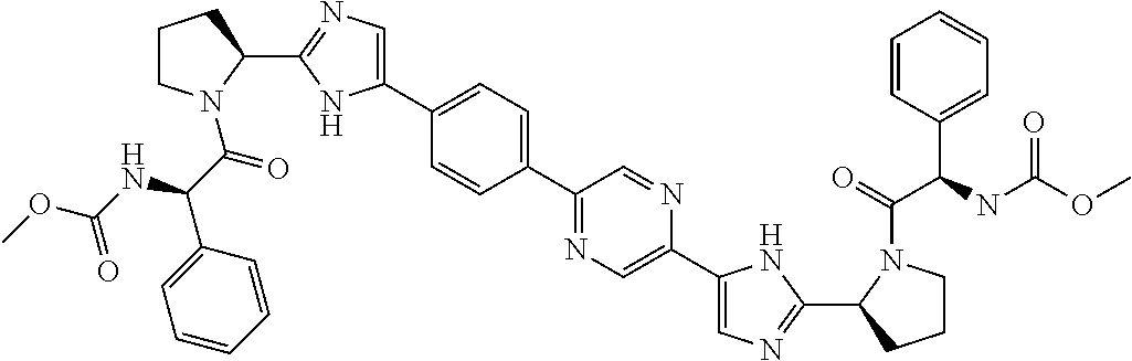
C1(C2=CC=C(C3=NC=C(C4=CN=C(C5CCCN5C(=O)C(C5=CC=CC=C5)NC(OC)=O)N4)N=C3)C=C2)=CN=C(C2N(C(C(C3=CC=CC=C3)NC(OC)=O)=O)CCC2)N1
